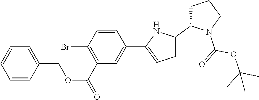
C1=CC=C(COC(C2=C(Br)C=CC(C3=CC=C(C4CCCN4C(=O)OC(C)(C)C)N3)=C2)=O)C=C1
